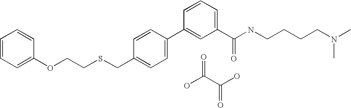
OC(C(O)=O)=O.C1=CC=C(OCCSCC2=CC=C(C3=CC(C(NCCCCN(C)C)=O)=CC=C3)C=C2)C=C1
